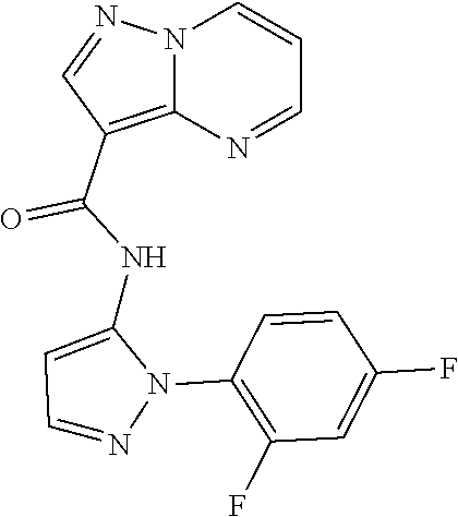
N12C(=C(C(NC3=CC=NN3C3=C(F)C=C(F)C=C3)=O)C=N1)N=CC=C2
